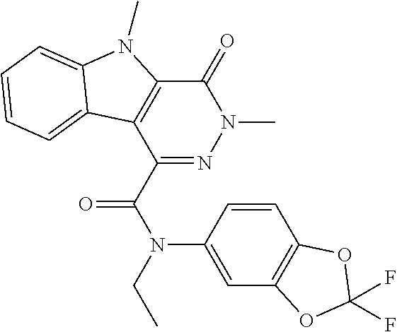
C1(C(N(CC)C2=CC3=C(C=C2)OC(F)(F)O3)=O)=NN(C)C(=O)C2=C1C1=CC=CC=C1N2C
